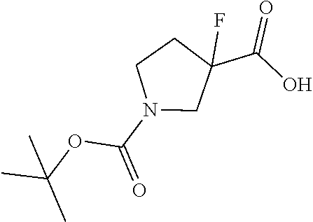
N1(C(=O)OC(C)(C)C)CC(C(O)=O)(F)CC1
